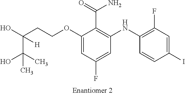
C(OC1=CC(F)=CC(NC2=C(F)C=C(I)C=C2)=C1C(N)=O)CC(O)(C(C)(O)C)[H]
